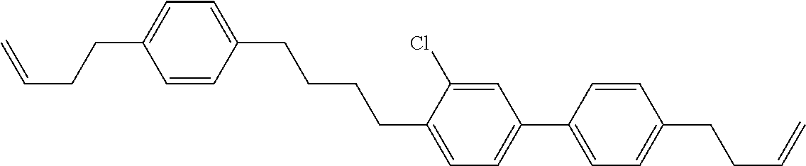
C1=C(CCCCC2=CC=C(CCC=C)C=C2)C(Cl)=CC(C2=CC=C(CCC=C)C=C2)=C1
